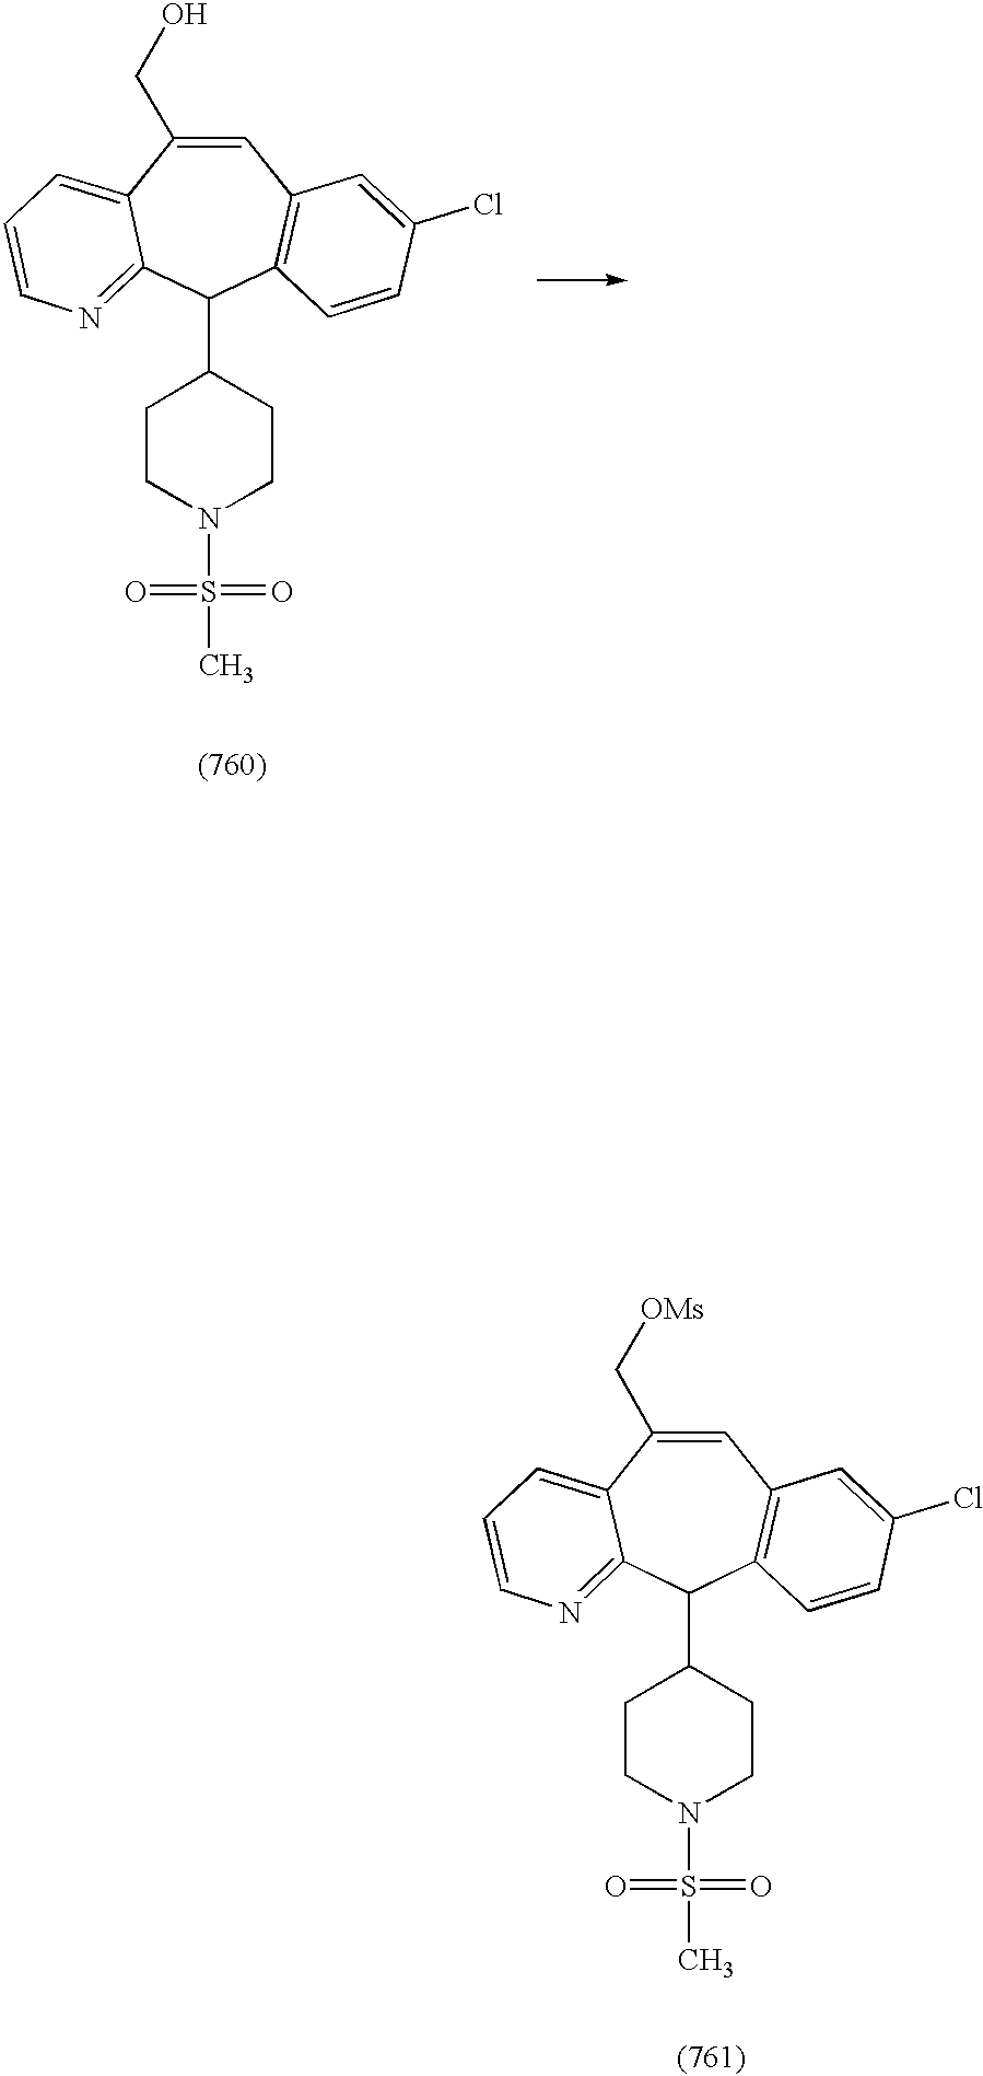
C1=C(C[OMs])C2=CC=CN=C2C(C2CCN(S(C)(=O)=O)CC2)C2=C1C=C(Cl)C=C2.C1=C(CO)C2=CC=CN=C2C(C2CCN(S(C)(=O)=O)CC2)C2=C1C=C(Cl)C=C2
